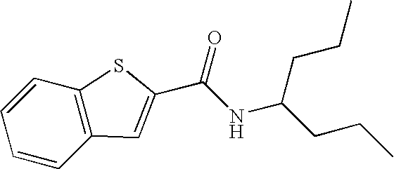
C(NC(CCC)CCC)(=O)C1=CC2=C(C=CC=C2)S1
